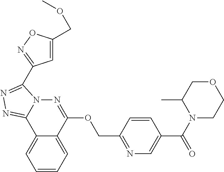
C1=CC=C2C(=C1)C1=NN=C(C3=NOC(COC)=C3)N1N=C2OCC1=NC=C(C(N2CCOCC2C)=O)C=C1
